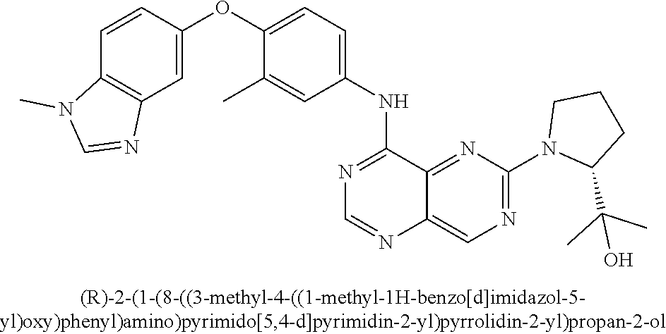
C1=CC(OC2=CC=C(NC3=NC=NC4=CN=C(N5C(C(C)(C)O)CCC5)N=C34)C=C2C)=CC2=C1N(C)C=N2
